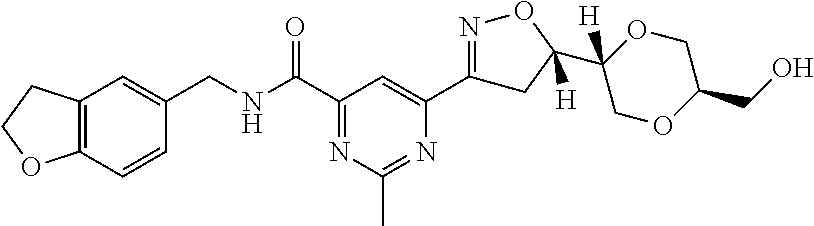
C12=C(C=CC(CNC(C3=NC(C)=NC(C4=NOC(C5([H])OCC(CO)OC5)([H])C4)=C3)=O)=C1)OCC2
